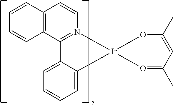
C1=C2C(=CC=C1)[Ir]1(N3=C2C2=C(C=C3)C=CC=C2)O=C(C)C=C(C)O1
